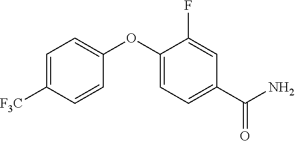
C1=C([F3C])C=CC(OC2=CC=C(C(N)=O)C=C2F)=C1
